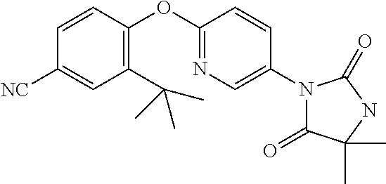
C1(OC2=NC=C(N3C(=O)C(C)(C)NC3=O)C=C2)=C(C(C)(C)C)C=C([NC])C=C1
